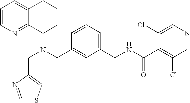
N(CC1=CC(CNC(C2=C(Cl)C=NC=C2Cl)=O)=CC=C1)(C1CCCC2=CC=CN=C12)CC1=CSC=N1
